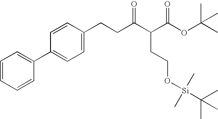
C1=CC=CC(C2=CC=C(CCC(C(C(OC(C)(C)C)=O)CCO[Si](C)(C)C(C)(C)C)=O)C=C2)=C1
